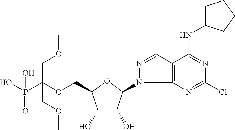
C(OCC1C(O)C(O)C(N2C3=C(C=N2)C(NC2CCCC2)=NC(Cl)=N3)O1)(P(O)(=O)O)(COC)COC
